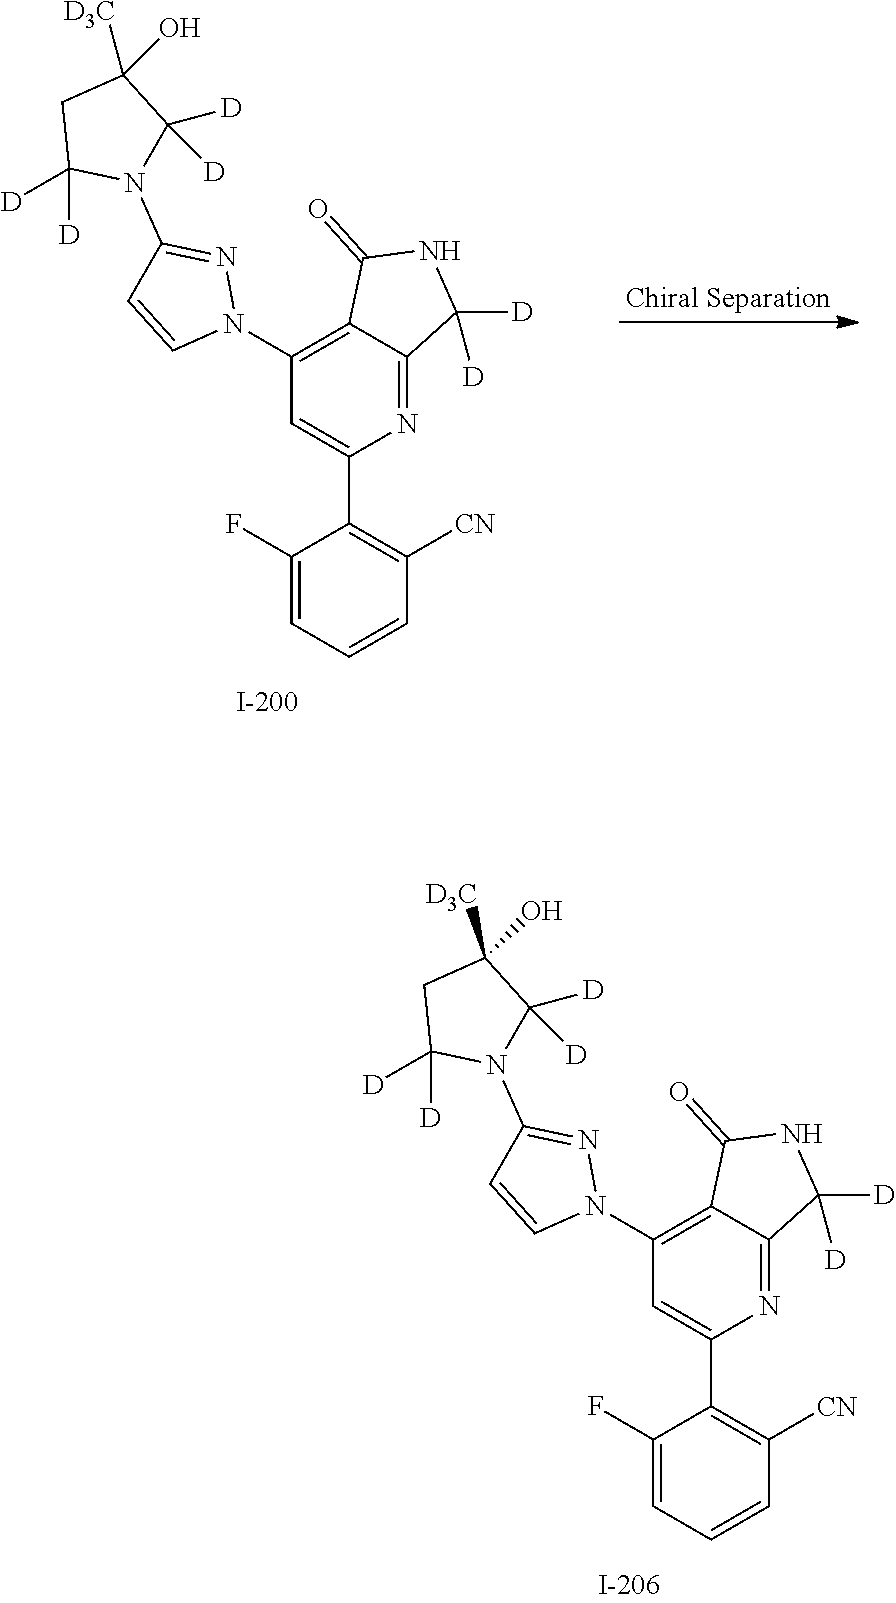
C1(F)=CC=CC([CN])=C1C1=CC(N2N=C(N3C([D])([D])C([D3C])(O)CC3([D])[D])C=C2)=C2C(=N1)C([D])([D])NC2=O.C1(F)=CC=CC([CN])=C1C1=CC(N2N=C(N3C([D])([D])C([D3C])(O)CC3([D])[D])C=C2)=C2C(=N1)C([D])([D])NC2=O
